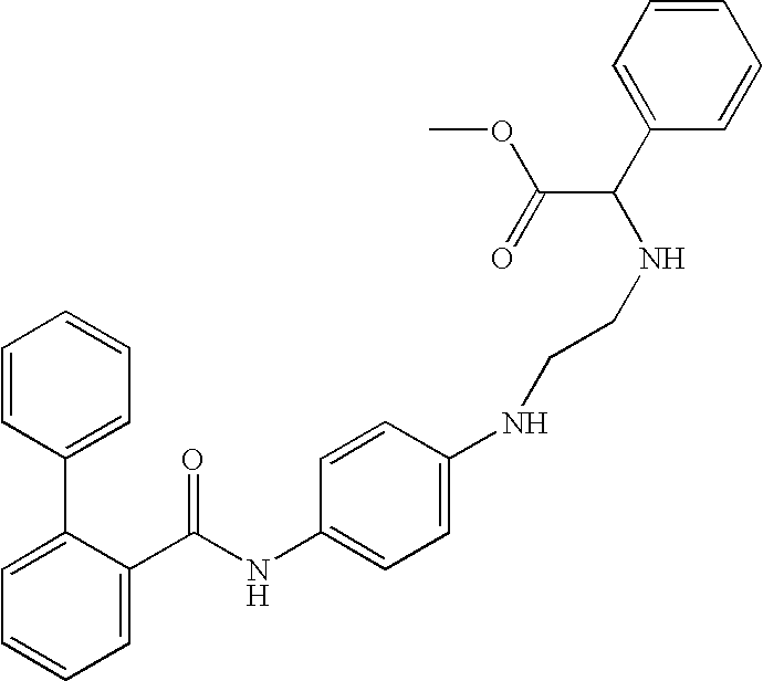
C1=C(C(NC2=CC=C(NCCNC(C3=CC=CC=C3)C(=O)OC)C=C2)=O)C(C2=CC=CC=C2)=CC=C1
